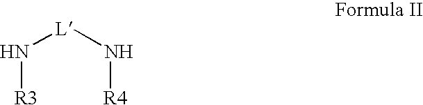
[L](N[R4])N[R3]
